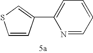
C1=C(C2=CSC=C2)N=CC=C1
